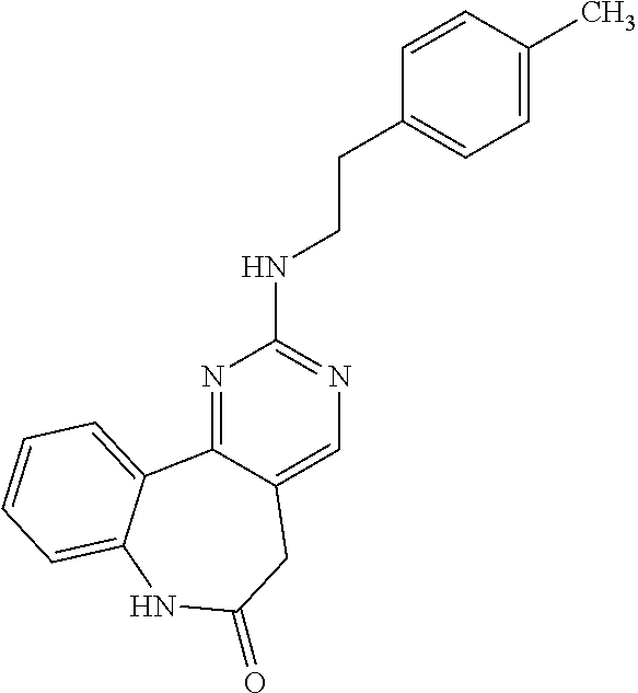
N1=C2C(=CN=C1NCCC1=CC=C(C)C=C1)CC(=O)NC1=CC=CC=C21
